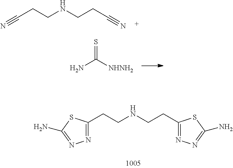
C(C1=NN=C(N)S1)CNCCC1=NN=C(N)S1.C(C#N)CNCCC#N.S=C([NHNH2])N
